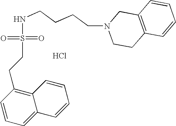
C(S(=O)(=O)NCCCCN1CCC2=C(C1)C=CC=C2)CC1=C2C(=CC=C1)C=CC=C2.Cl
